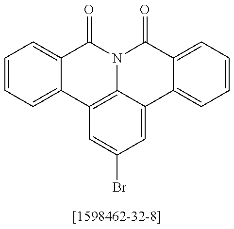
C1=CC=C2C(=C1)C(=O)N1C3=C2C=C(Br)C=C3C2=CC=CC=C2C1=O
